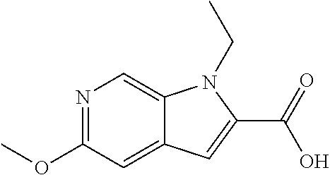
C12=CN=C(OC)C=C1C=C(C(O)=O)N2CC
